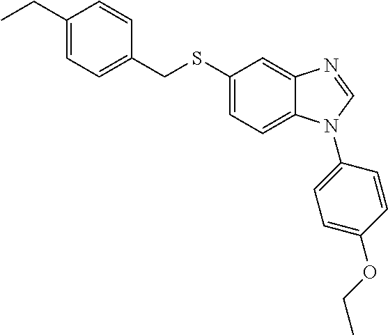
C1(CC)=CC=C(CSC2=CC=C3C(=C2)N=CN3C2=CC=C(OCC)C=C2)C=C1
